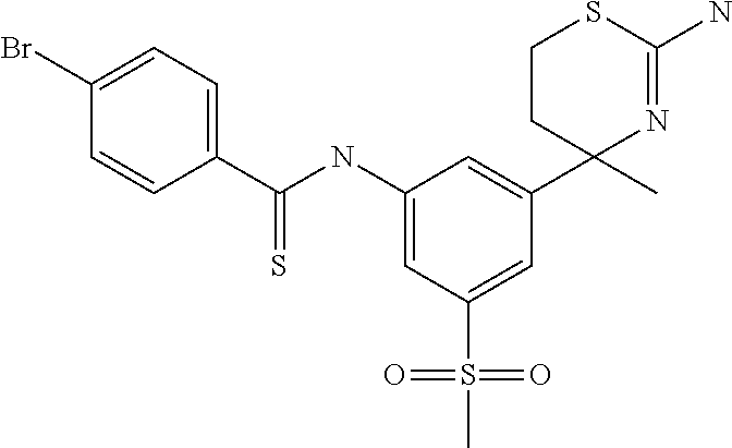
C1(C2=CC(NC(=S)C3=CC=C(Br)C=C3)=CC(S(C)(=O)=O)=C2)(C)N=C(N)SCC1
